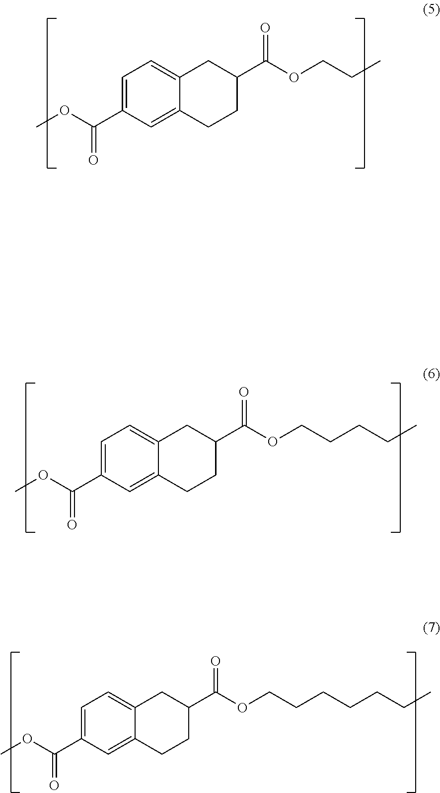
C1=C(C(=O)OC)C=C2C(=C1)CC(C(OCCC)=O)CC2.C1=C(C(=O)OC)C=C2C(=C1)CC(C(OCCCCC)=O)CC2.C1=C(C(=O)OC)C=C2C(=C1)CC(C(OCCCCCCC)=O)CC2
